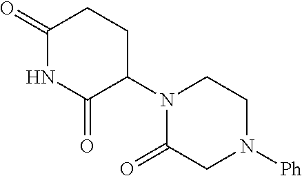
C1(=O)NC(=O)C(N2C(=O)CN([Ph])CC2)CC1
